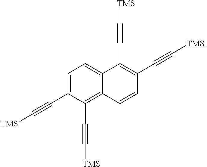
C1=C(C#C[TMS])C(C#C[TMS])=C2C(=C1)C(C#C[TMS])=C(C#C[TMS])C=C2
